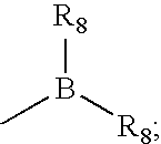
CB([R8])[R8]
